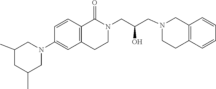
C1=CC=CC2=C1CN(CC(CN1C(=O)C3=C(C=C(N4CC(C)CC(C)C4)C=C3)CC1)O)CC2
